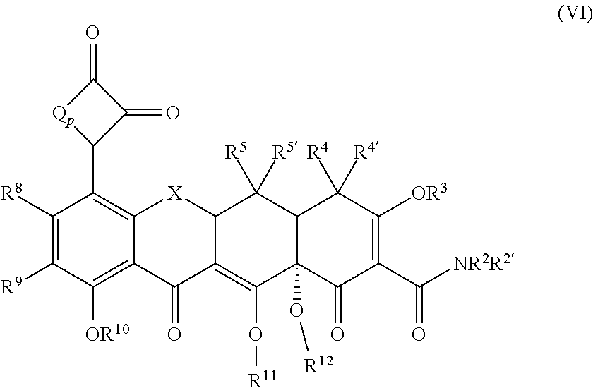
C1([R8])=C([R9])C([OR10])=C2C(=C1C1C(=O)C(=O)[Qp]1)[X]C1C(=C(O[R11])C3(O[R12])C(C1([R5])[R5])C([R4])([R4])C([OR3])=C(C([NR2R2])=O)C3=O)C2=O
